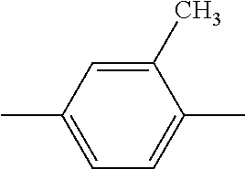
C1(C)=CC=C(C)C(C)=C1
